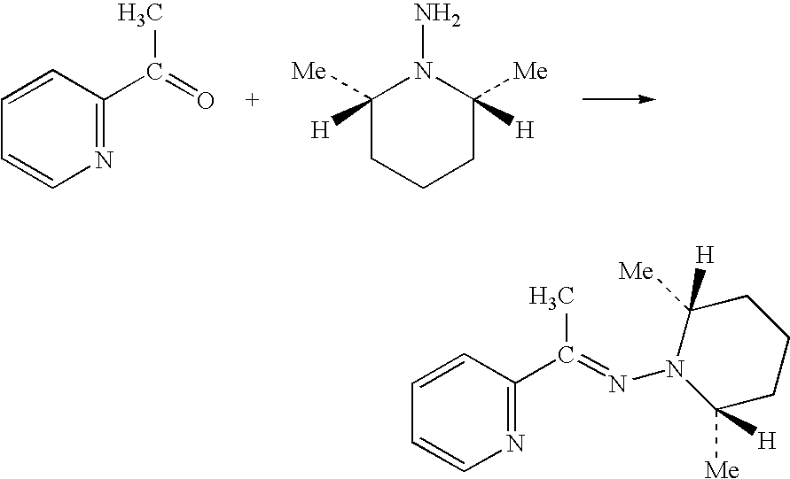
C1=CN=C(C(=O)C)C=C1.C1([Me])([H])CCCC([Me])([H])N1N.C1=CN=C(C(=NN2C([Me])([H])CCCC2([Me])[H])C)C=C1
